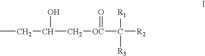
CCC(C[OC](C([R2])([R1])[R3])=O)O
